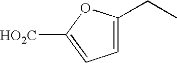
C1=C(CC)OC([HO2C])=C1
